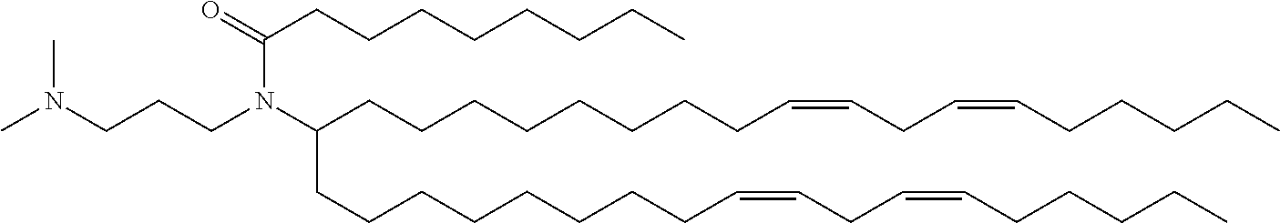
CN(CCCN(C(CCCCCCCCC=CCC=CCCCCC)CCCCCCCCC=CCC=CCCCCC)C(=O)CCCCCCCC)C
